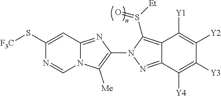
N12C(=NC(N3N=C4C(=C3S([Et])=O)C([Y1])=C([Y2])C([Y3])=C4[Y4])=C1[Me])C=C(S[F3C])N=C2
